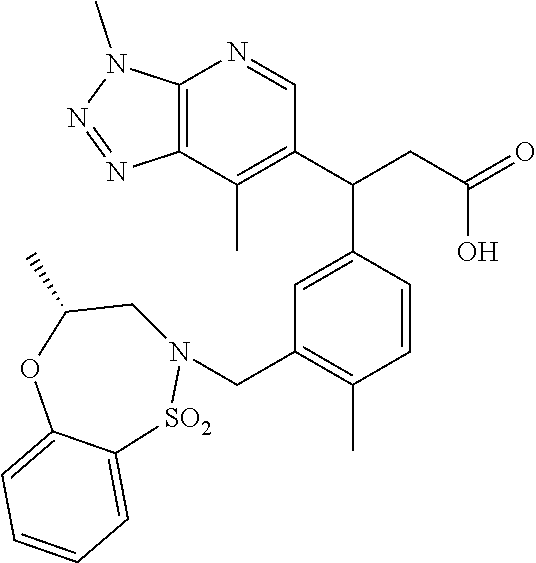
C12=C(N=CC(C(CC(=O)O)C3=CC(CN4CC(C)OC5=CC=CC=C5[SO2]4)=C(C)C=C3)=C1C)N(C)N=N2
